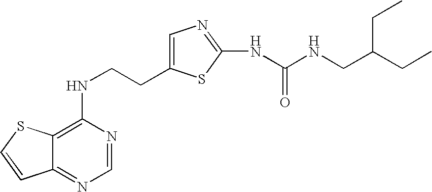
C(CNC1=C2C(=NC=N1)C=CS2)C1=CN=C(NC(=O)NCC(CC)CC)S1
